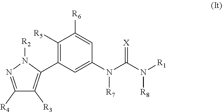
C1([R5])=C(C2=C([R3])C([R4])=NN2[R2])C=C(N(C(N([R1])[R8])=[X])[R7])C=C1[R6]
